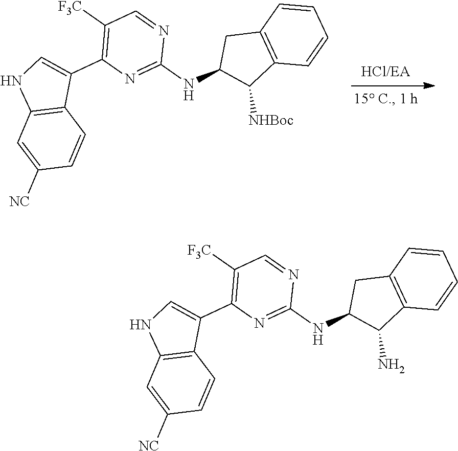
C1([F3C])=C(C2=CNC3=C2C=CC([NC])=C3)N=C(NC2C([NHBoc])C3=C(C2)C=CC=C3)N=C1.C1([F3C])=C(C2=CNC3=C2C=CC([NC])=C3)N=C(NC2C(N)C3=C(C2)C=CC=C3)N=C1
